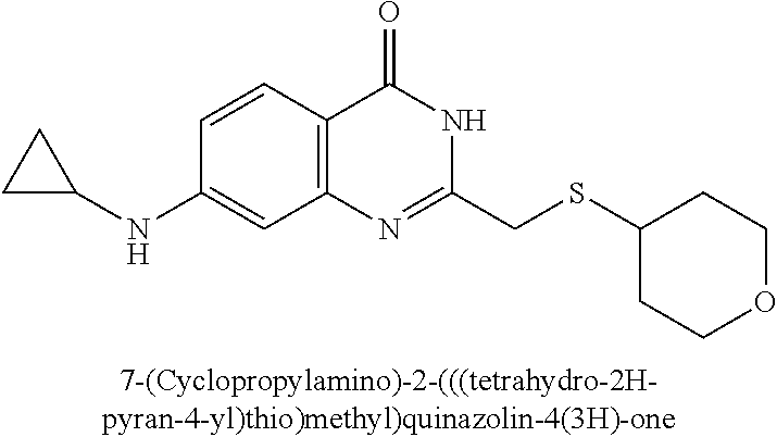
C1(NC2CC2)=CC2=C(C=C1)C(=O)NC(CSC1CCOCC1)=N2
